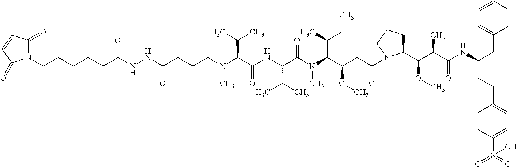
C(CCCN(C(C(NC(C(C)C)C(=O)N(C)C(C(C)CC)C(OC)CC(=O)N1C(C(OC)C(C)C(=O)NC(CCC2=CC=C(S(=O)(=O)O)C=C2)CC2=CC=CC=C2)CCC1)=O)C(C)C)C)(NNC(=O)CCCCCN1C(=O)C=CC1=O)=O
